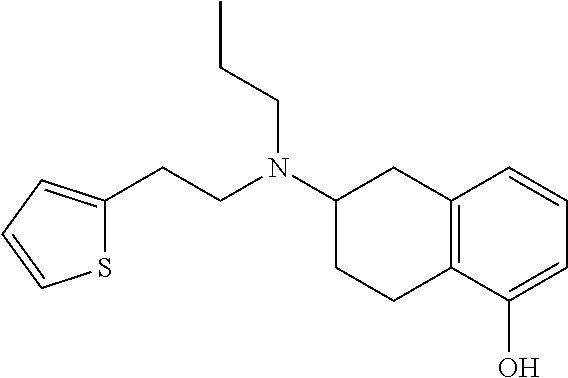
S1C(CCN(C2CC3=C(C(O)=CC=C3)CC2)CCC)=CC=C1
